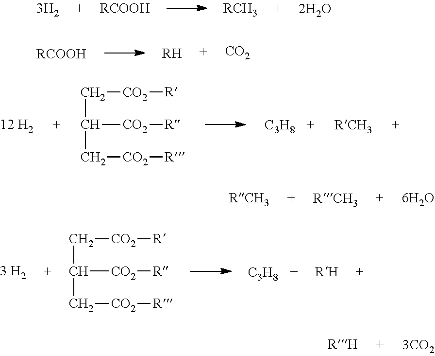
[RCOOH].[RCH3].[RCOOH].[RH].[CO2].C(C[CO2][R])([CO2][R])C[CO2][R].[C3H8].C(C[CO2][R])([CO2][R])C[CO2][R].[C3H8]
